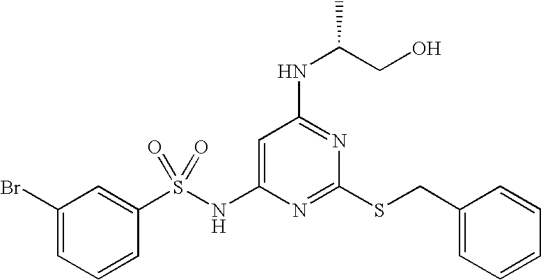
C1=C(NS(C2=CC(Br)=CC=C2)(=O)=O)N=C(SCC2=CC=CC=C2)N=C1NC(CO)C
